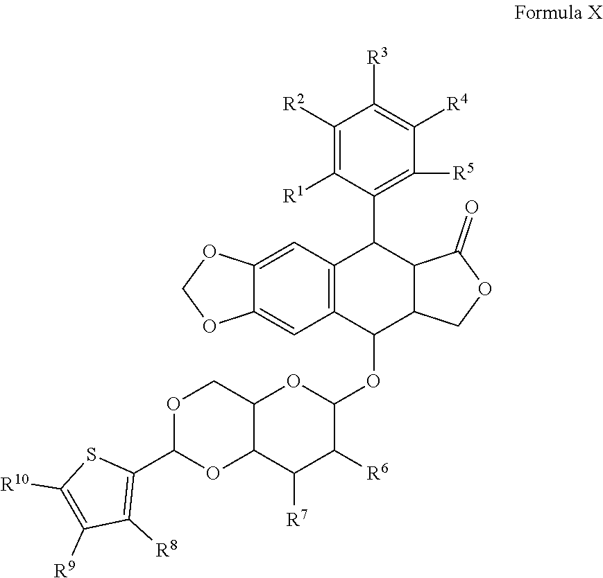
O1C(C2=C([R8])C([R9])=C([R10])S2)OC2C(C1)OC(OC1C3C(C(C4=C([R5])C([R4])=C([R3])C([R2])=C4[R1])C4=C1C=C1C(=C4)OCO1)C(=O)OC3)C([R6])C2[R7]
